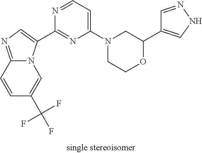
C12=NC=C(C3=NC(N4CCOC(C5=CNN=C5)C4)=CC=N3)N1C=C(C(F)(F)F)C=C2
